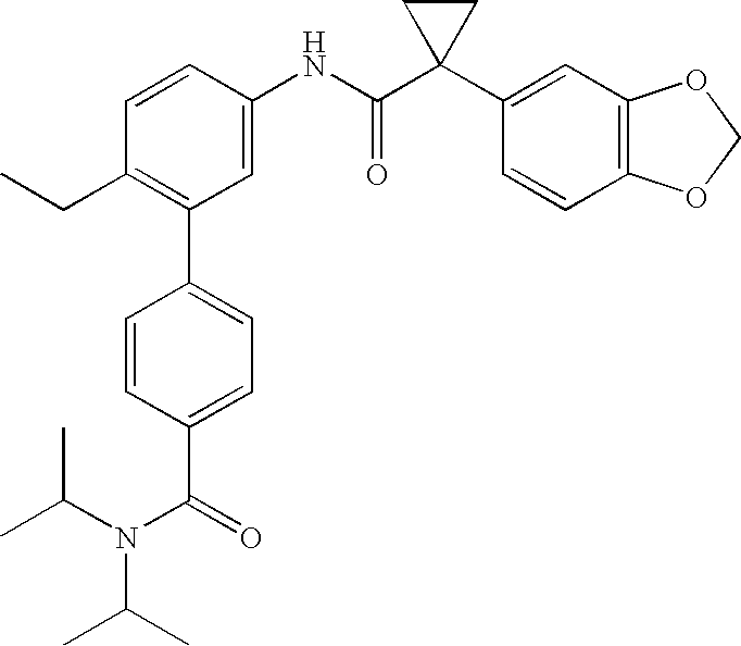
C1(C2=C(CC)C=CC(NC(C3(C4=CC5=C(C=C4)OCO5)CC3)=O)=C2)=CC=C(C(N(C(C)C)C(C)C)=O)C=C1
